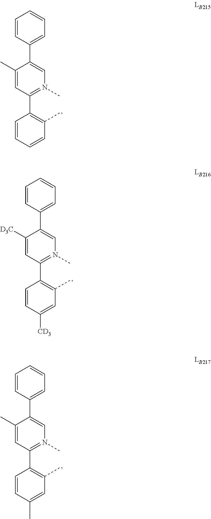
C1(C)=CC(C2=C(C)C=CC=C2)=N(C)C=C1C1=CC=CC=C1.C1([D3C])=CC(C2=C(C)C=C([CD3])C=C2)=N(C)C=C1C1=CC=CC=C1.C1(C)=CC(C2=C(C)C=C(C)C=C2)=N(C)C=C1C1=CC=CC=C1
